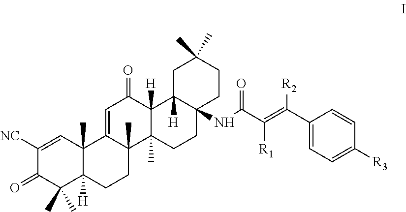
C1([NC])=CC2(C)C([H])(C(C)(C)C1=O)CCC1(C)C2=CC(=O)C2([H])C1(C)CCC1(NC(C([R1])=C(C3=CC=C([R3])C=C3)[R2])=O)C2([H])CC(C)(C)CC1
